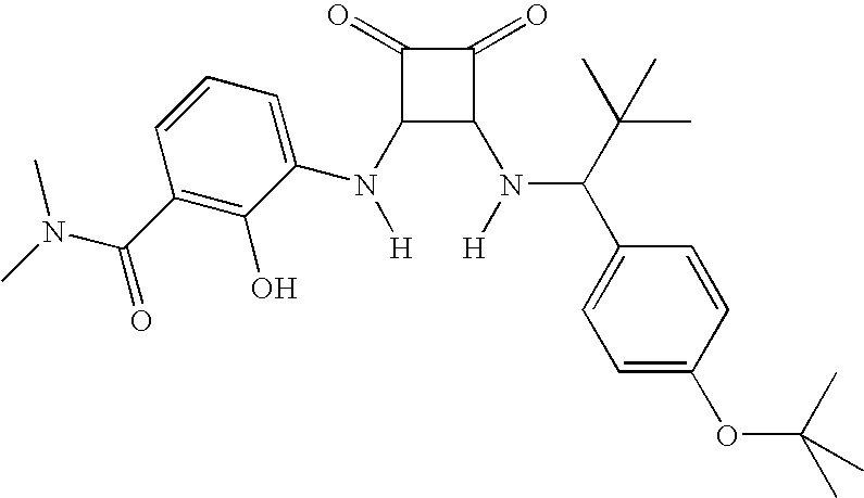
N([H])(C1C(N([H])C(C(C)(C)C)C2=CC=C(OC(C)(C)C)C=C2)C(=O)C1=O)C1=CC=CC(C(=O)N(C)C)=C1O
